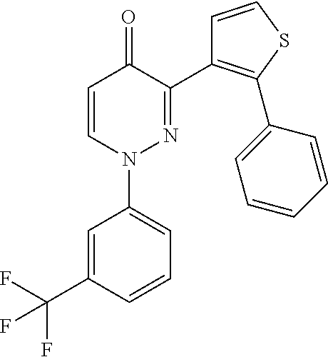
C1=CN(C2=CC=CC(C(F)(F)F)=C2)N=C(C2=C(C3=CC=CC=C3)SC=C2)C1=O
